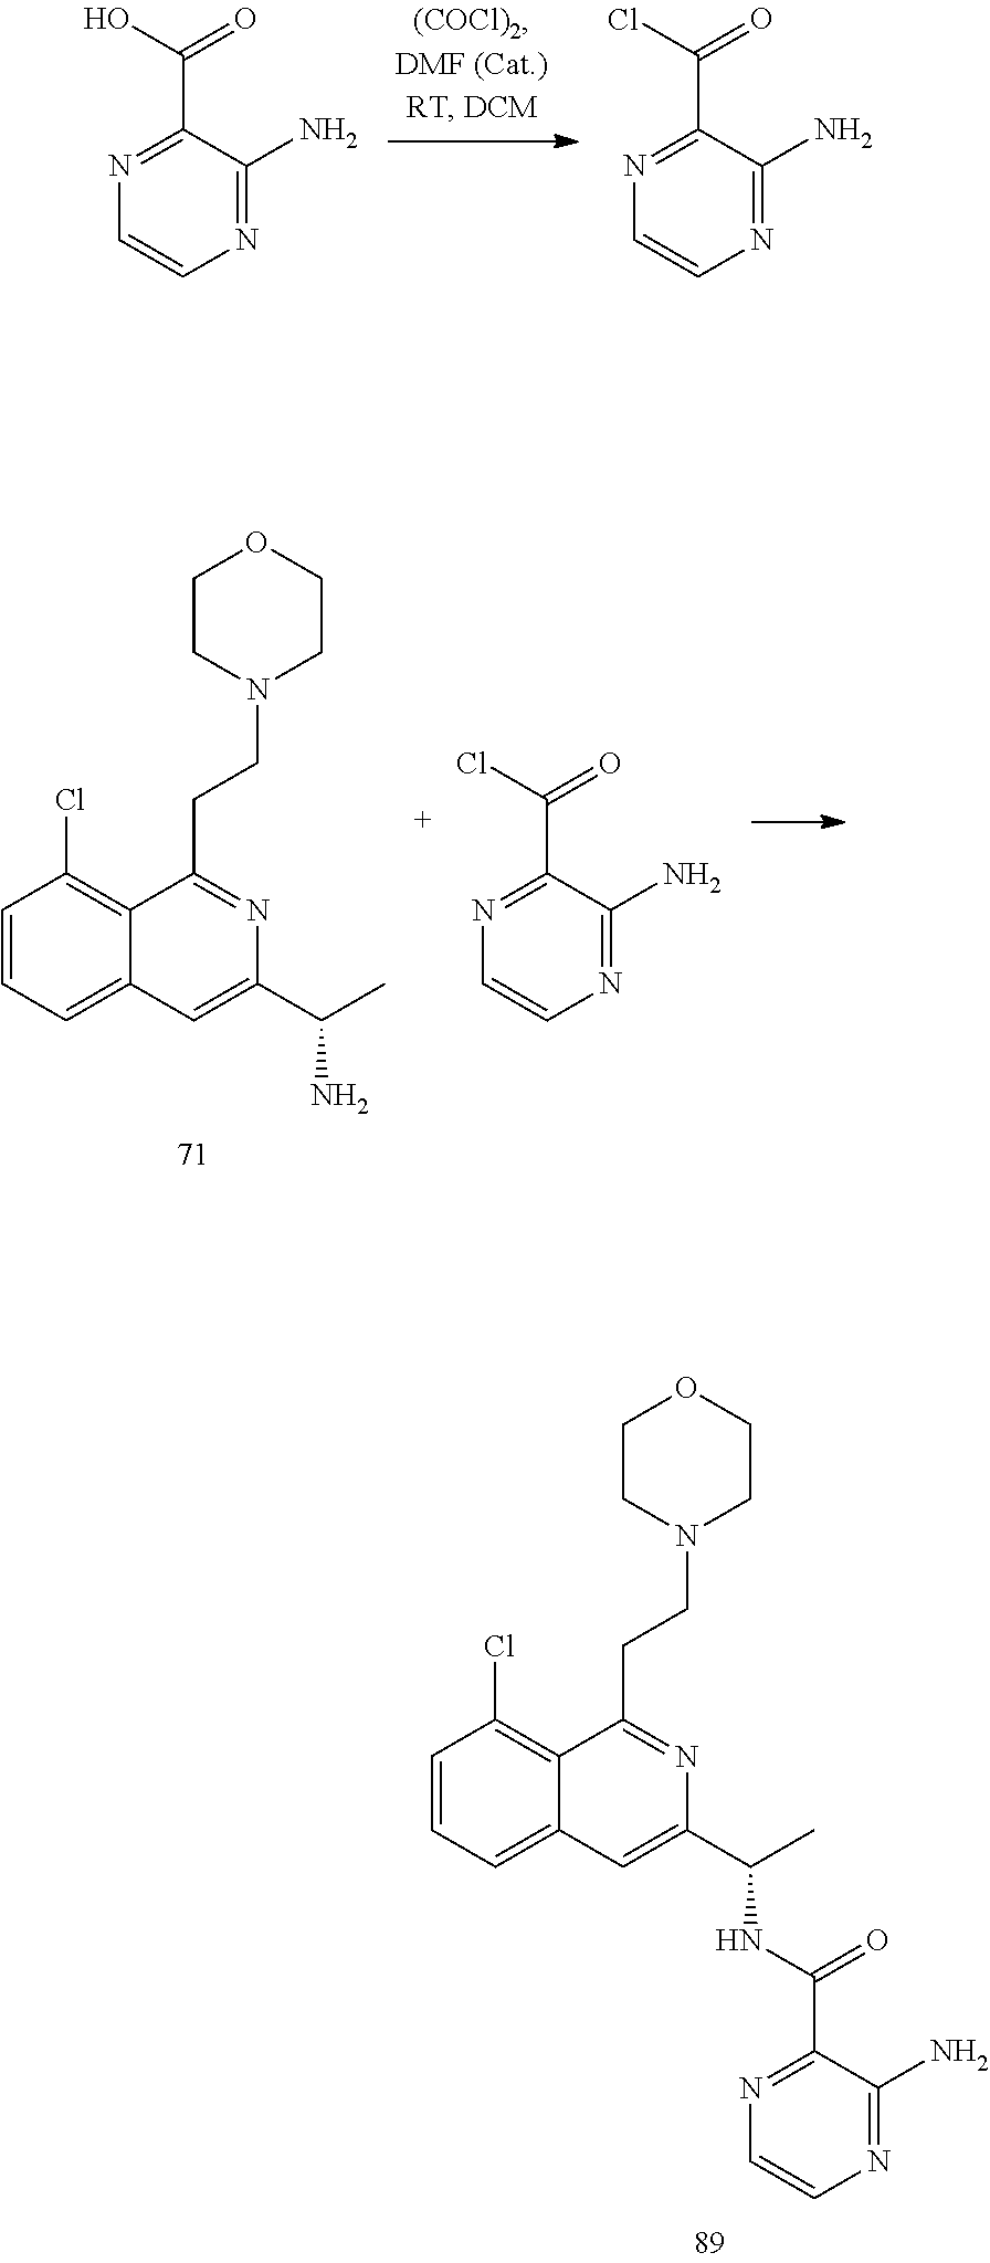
N1=C(N)C(C(O)=O)=NC=C1.N1=C(N)C(C(Cl)=O)=NC=C1.C1=CC=C2C(=C1Cl)C(CCN1CCOCC1)=NC(C(C)N)=C2.N1=C(N)C(C(Cl)=O)=NC=C1.C1=CC=C2C(=C1Cl)C(CCN1CCOCC1)=NC(C(C)NC(C1=NC=CN=C1N)=O)=C2
